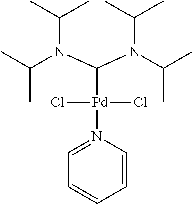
CC(N(C(N(C(C)C)C(C)C)[Pd](Cl)(Cl)N1=CC=CC=C1)C(C)C)C
